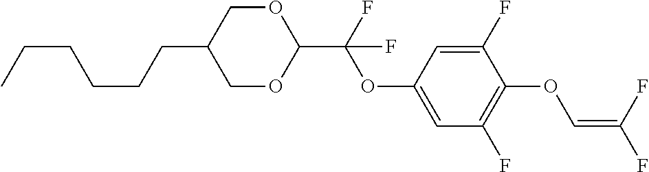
C1OC(C(F)(OC2=CC(F)=C(OC=C(F)F)C(F)=C2)F)OCC1CCCCCC
